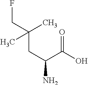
C(C)(CF)(CC(N)C(O)=O)C
